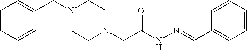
C1=CC=CC(CN2CCN(CC(NN=CC3=CC=CC=C3)=O)CC2)=C1
